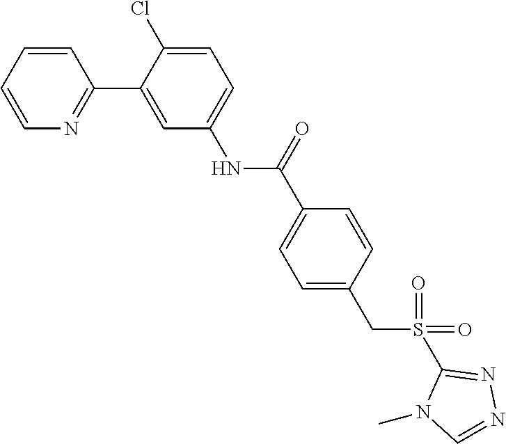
C1=CC=CN=C1C1=CC(NC(C2=CC=C(CS(C3=NN=CN3C)(=O)=O)C=C2)=O)=CC=C1Cl
